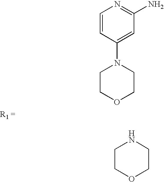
C1COCCN1C1=CC(N)=NC=C1.C1COCCN1
